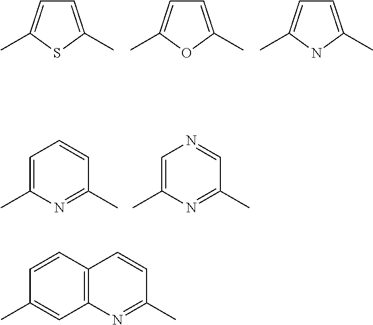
C1=C(C)SC(C)=C1.C1=C(C)OC(C)=C1.C1=C(C)NC(C)=C1.C1=C(C)N=C(C)C=C1.C1=C(C)N=C(C)C=N1.C12=C(C=CC(C)=C1)C=CC(C)=N2
